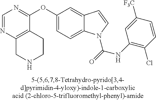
C1=NC2=C(C(OC3=CC=C4C(=C3)C=CN4C(=O)NC3=C(Cl)C=CC([F3C])=C3)=N1)CCNC2
